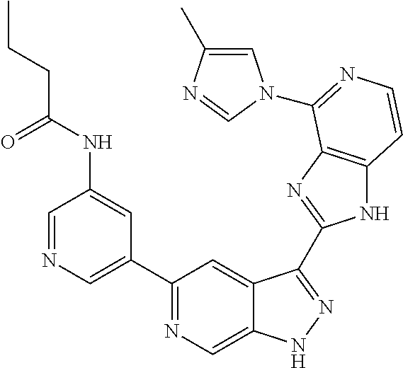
C1=NC=C(C2=NC=C3C(=C2)C(C2=NC4=C(N2)C=CN=C4N2C=C(C)N=C2)=NN3)C=C1NC(CCC)=O
